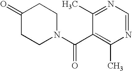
N1=CN=C(C)C(C(N2CCC(=O)CC2)=O)=C1C
